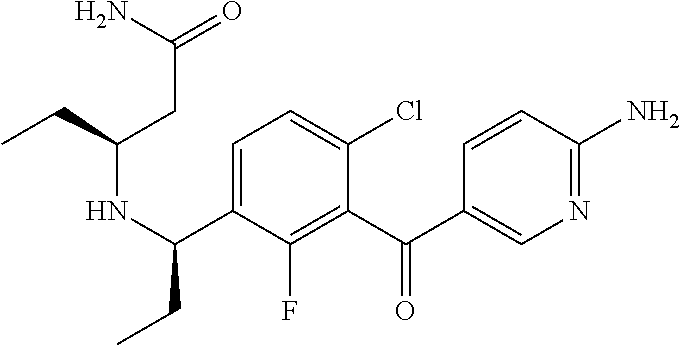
C1=C(C(NC(CC)CC(=O)N)CC)C(F)=C(C(C2=CN=C(N)C=C2)=O)C(Cl)=C1
